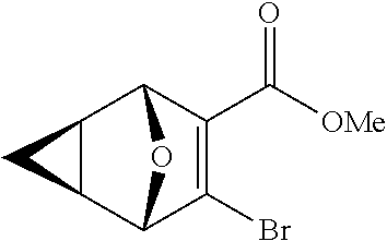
C12C3C(Br)=C(C([OMe])=O)C(C1C2)O3
